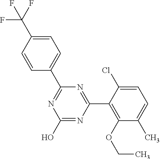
N1=C(C2=CC=C(C(F)(F)F)C=C2)N=C(C2=C(OCC)C(C)=CC=C2Cl)N=C1O
